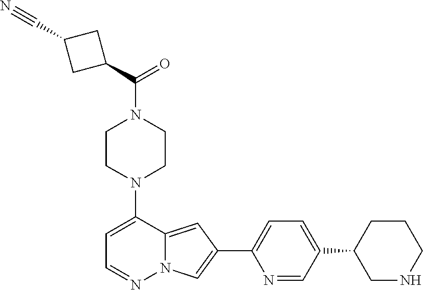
N1(C2=CC=NN3C2=CC(C2=CC=C(C4CNCCC4)C=N2)=C3)CCN(C(=O)C2CC(C#N)C2)CC1
